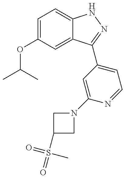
CC(C)OC1=CC=C2C(=C1)C(C1=CC=NC(N3CC(S(=O)(=O)C)C3)=C1)=NN2
